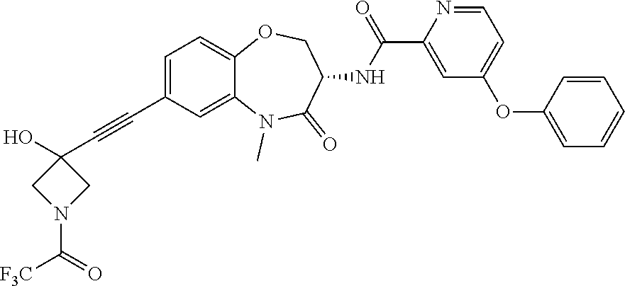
C(C1=CC=C2C(=C1)N(C)C(=O)C(NC(C1=CC(OC3=CC=CC=C3)=CC=N1)=O)CO2)#CC1(O)CN(C(=O)[F3C])C1
